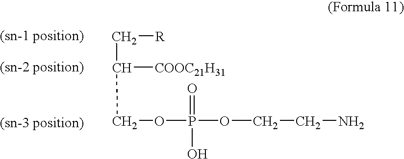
C([R])C([COOC21H31])COP(O)(OCCN)=O
